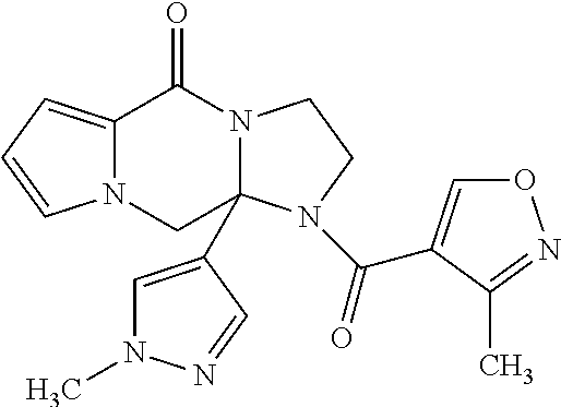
N12C(=CC=C1)C(=O)N1C(C3=CN(C)N=C3)(C2)N(C(=O)C2=CON=C2C)CC1
